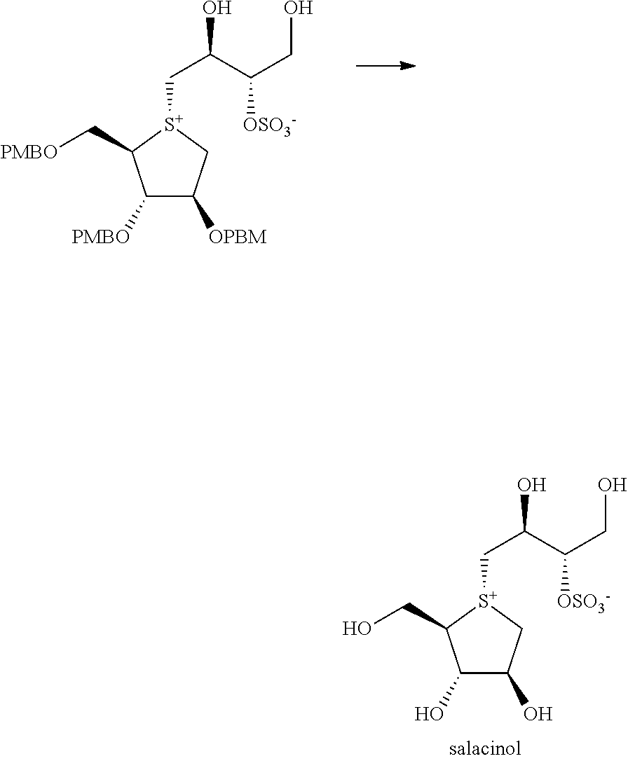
C1([PMBO])C([OPBM])C[S+](CC(O)C(CO)[OSO3-])C1C[PMBO].C1(O)C(O)C[S+](CC(O)C(CO)[OSO3-])C1CO
